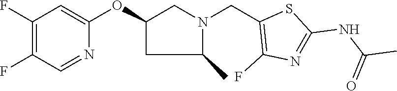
C1(F)=C(F)C=NC(OC2CC(C)N(CC3=C(F)N=C(NC(C)=O)S3)C2)=C1
